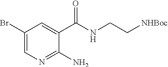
N1=C(N)C(C(=O)NCC[NHBoc])=CC(Br)=C1
